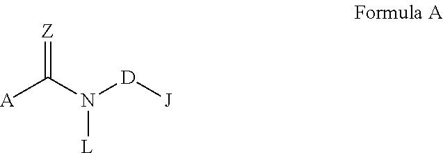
[A]C(N([D][J])[L])=[Z]
